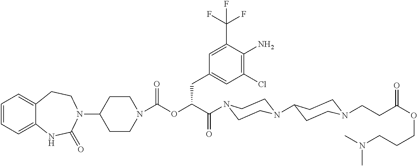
C1(N2CCC3=CC=CC=C3NC2=O)CCN(C(OC(C(=O)N2CCN(C3CCN(CCC(OCCCN(C)C)=O)CC3)CC2)CC2=CC(Cl)=C(N)C(C(F)(F)F)=C2)=O)CC1
